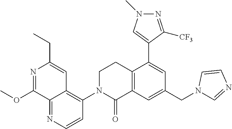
N1=C(OC)C2=NC=CC(N3C(=O)C4=C(CC3)C(C3=CN(C)N=C3[CF3])=CC(CN3C=NC=C3)=C4)=C2C=C1CC
